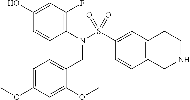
C1(N(S(C2=CC3=C(C=C2)CNCC3)(=O)=O)CC2=CC=C(OC)C=C2OC)=C(F)C=C(O)C=C1
